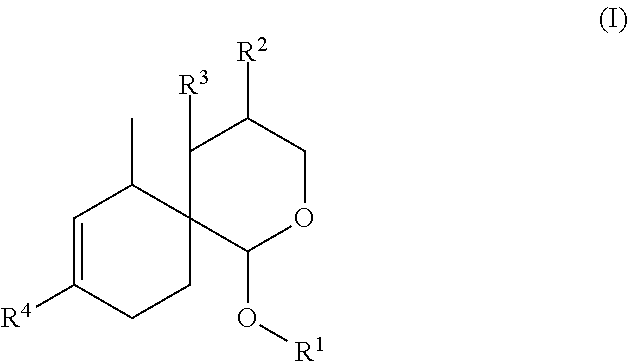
C1=C([R4])CCC2(C1C)C(O[R1])OCC([R2])C2[R3]
